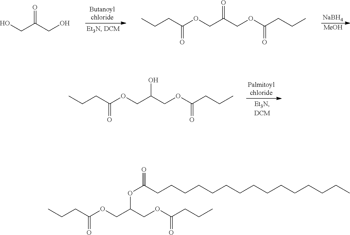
[NaBH4].[MeOH].OCC(CO)=O.CCCC(OCC(COC(CCC)=O)=O)=O.CCCC(OCC(COC(CCC)=O)O)=O.CCCC(OCC(COC(CCC)=O)OC(CCCCCCCCCCCCCCC)=O)=O
